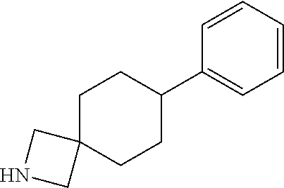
C1=CC=CC(C2CCC3(CC2)CNC3)=C1
